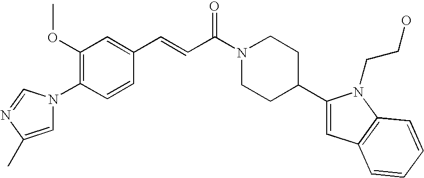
C1(OC)=C(N2C=C(C)N=C2)C=CC(C=CC(N2CCC(C3=CC4=C(N3CCO)C=CC=C4)CC2)=O)=C1
